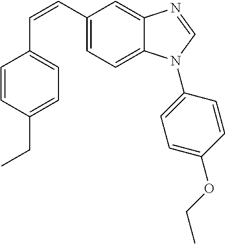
C(=CC1=CC=C2C(=C1)N=CN2C1=CC=C(OCC)C=C1)C1=CC=C(CC)C=C1
